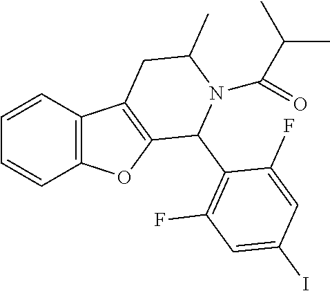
C1=CC2=C(C=C1)OC1=C2CC(C)N(C(C(C)C)=O)C1C1=C(F)C=C(I)C=C1F
